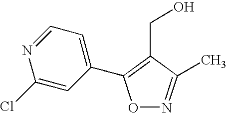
O1N=C(C)C(CO)=C1C1=CC=NC(Cl)=C1
